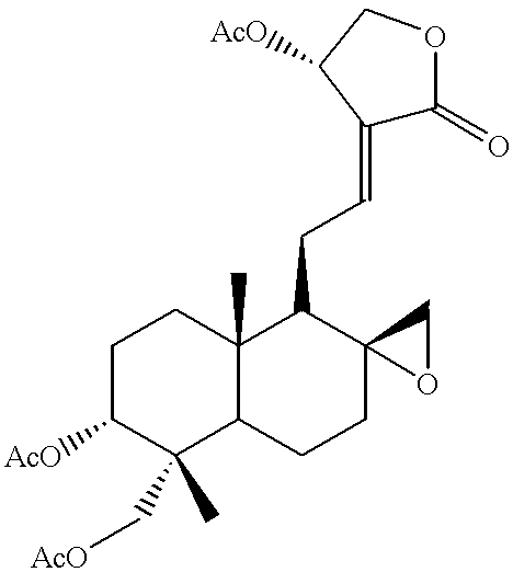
C1C([AcO])C(C[AcO])(C)C2C(C)(C1)C(CC=C1C(=O)OCC1[AcO])C1(CC2)CO1
